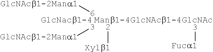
[Manb1-4GlcNAcb1-4GlcNAc].[2][Xylb1].[3][GlcNAcb1-2Mana1].[6][GlcNAcb1-2Mana1].[GlcNacb1-4].[3][Fuca1]
